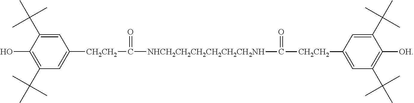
C1=C(C(C)(C)C)C(O)=C(C(C)(C)C)C=C1[CH2CH2]C([NHCH2CH2CH2CH2CH2CH2NH]C([CH2CH2]C1=CC(C(C)(C)C)=C([OH])C(C(C)(C)C)=C1)=O)=O
